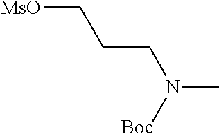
N(C)([Boc])CCC[MsO]
